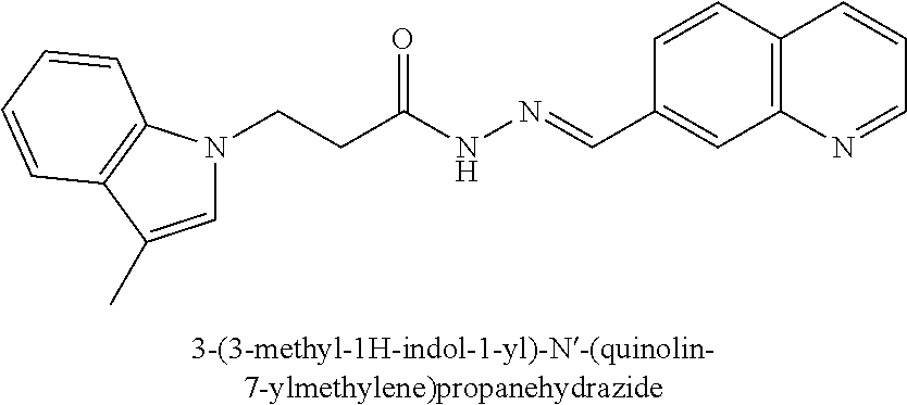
C(CC(NN=CC1=CC2=C(C=C1)C=CC=N2)=O)N1C=C(C)C2=C1C=CC=C2
